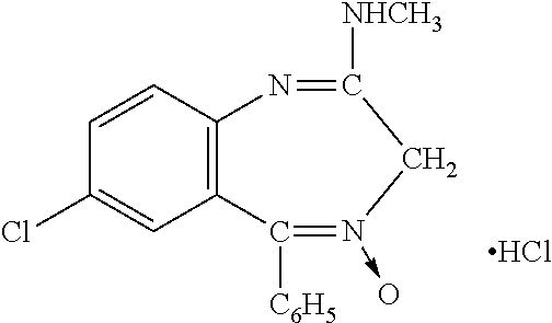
C1=CC2=C(C=C1Cl)C([C6H5])=N(->O)CC([NHCH3])=N2.Cl
